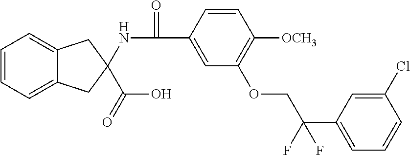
C1=CC=C2C(=C1)CC(NC(C1=CC(OCC(C3=CC=CC(Cl)=C3)(F)F)=C([OCH3])C=C1)=O)(C(O)=O)C2
